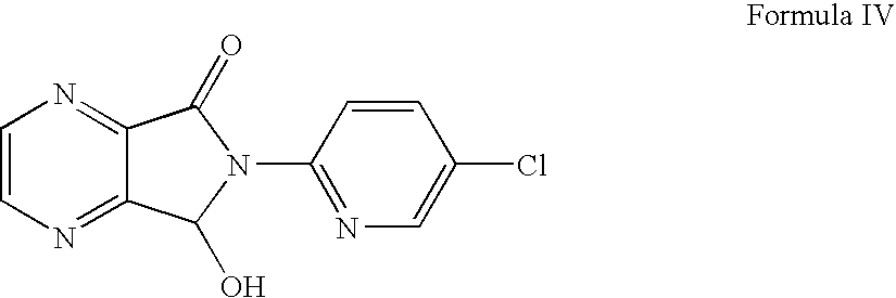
C1=CN=C2C(=N1)C(=O)N(C1=NC=C(Cl)C=C1)C2O
